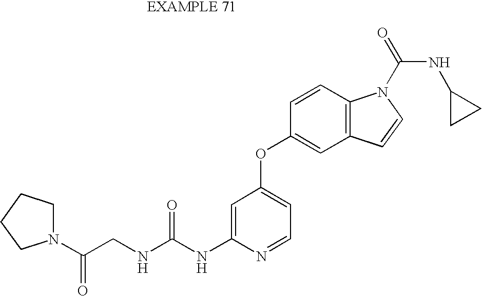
C1=C(NC(NCC(N2CCCC2)=O)=O)N=CC=C1OC1=CC2=C(C=C1)N(C(=O)NC1CC1)C=C2
